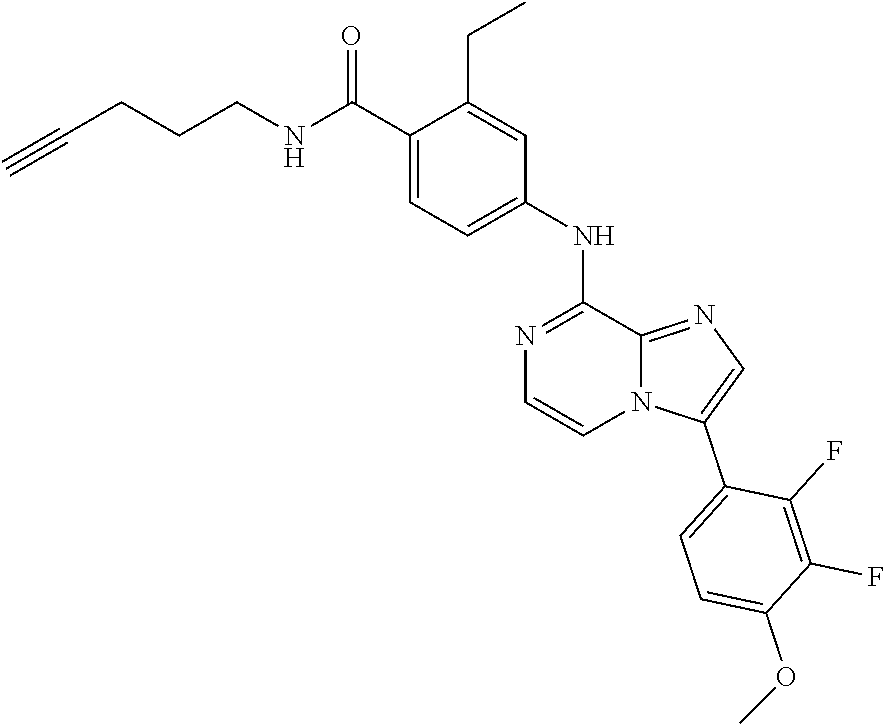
N1=C(NC2=CC=C(C(=O)NCCCC#C)C(CC)=C2)C2=NC=C(C3=CC=C(OC)C(F)=C3F)N2C=C1
